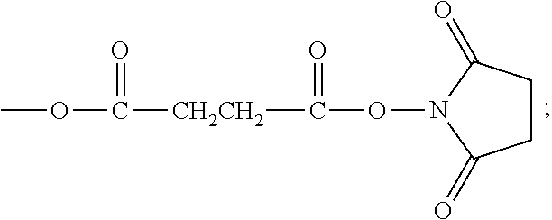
[CH2CH2](C(ON1C(=O)CCC1=O)=O)C(OC)=O
